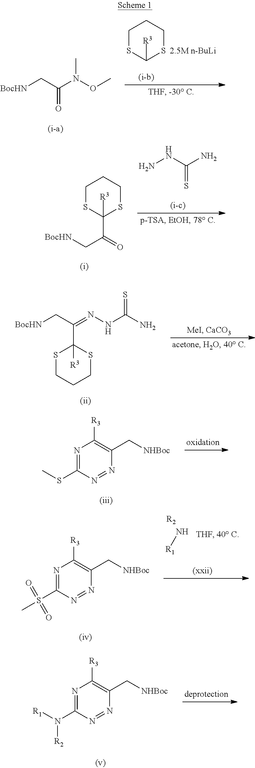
C1SC([R3])SCC1.[BocHN]CC(N(OC)C)=O.NNC(N)=S.[BocHN]CC(=O)C1([R3])SCCCS1.[BocHN]CC(=NNC(N)=S)C1([R3])SCCCS1.N1=C(SC)N=NC(C[NHBoc])=C1[R3].[R2].N[R1].N1=C(S(=O)(C)=O)N=NC(C[NHBoc])=C1[R3].N1=C(N([R2])[R1])N=NC(C[NHBoc])=C1[R3]
